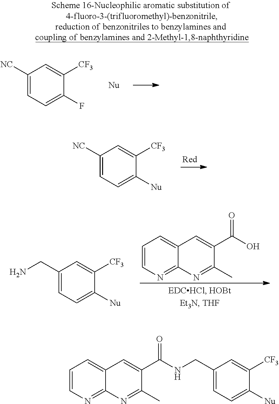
C1([NC])=CC=C(F)C([CF3])=C1.C1([NC])=CC=C([Nu])C([CF3])=C1.C1(CN)=CC=C([Nu])C([CF3])=C1.C1=CN=C2C(=C1)C=C(C(O)=O)C(C)=N2.C1=CN=C2C(=C1)C=C(C(NCC1=CC=C([Nu])C([CF3])=C1)=O)C(C)=N2
